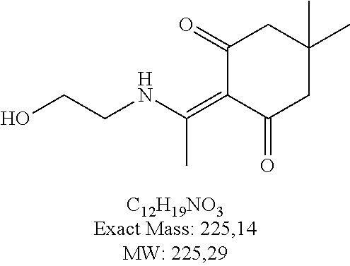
C1(=O)C(=C(NCCO)C)C(=O)CC(C)(C)C1
